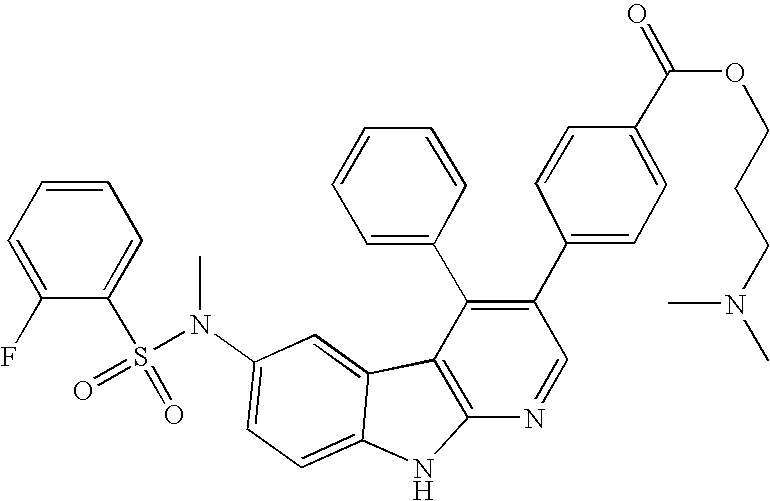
N(C1=CC=C2C(=C1)C1=C(N2)N=CC(C2=CC=C(C(OCCCN(C)C)=O)C=C2)=C1C1=CC=CC=C1)(S(=O)(=O)C1=CC=CC=C1F)C
